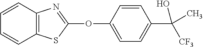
C1(OC2=NC3=C(S2)C=CC=C3)=CC=C(C(O)([CF3])C)C=C1
